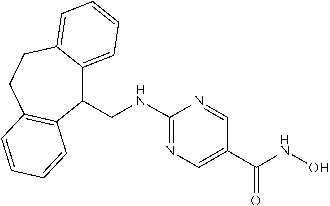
C(NC1=NC=C(C(NO)=O)C=N1)C1C2=CC=CC=C2CCC2=C1C=CC=C2
